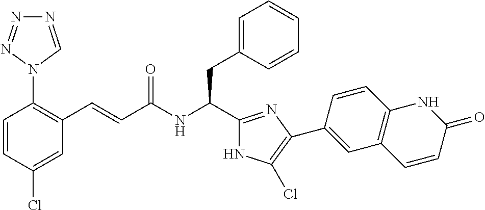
C1=CC(Cl)=CC(C=CC(NC(C2=NC(C3=CC4=C(C=C3)NC(=O)C=C4)=C(Cl)N2)CC2=CC=CC=C2)=O)=C1N1C=NN=N1
